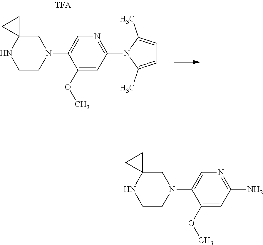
C1=C(C)N(C2=NC=C(N3CCNC4(C3)CC4)C(OC)=C2)C(C)=C1.NC1=NC=C(N2CCNC3(C2)CC3)C(OC)=C1
